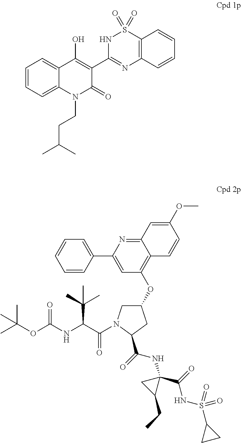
C1=CC=C2C(=C1)C(O)=C(C1=NC3=C(S(=O)(=O)N1)C=CC=C3)C(=O)N2CCC(C)C.C1=CC(C2=CC(OC3CN(C(=O)C(NC(=O)OC(C)(C)C)C(C)(C)C)C(C(NC4(C(NS(=O)(=O)C5CC5)=O)CC4CC)=O)C3)=C3C(=N2)C=C(OC)C=C3)=CC=C1
